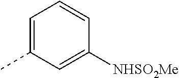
C1=C(C)C=C([NHSO2Me])C=C1
